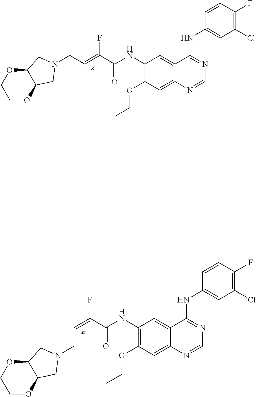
C1OC2C(OC1)CN(CC=C(C(NC1=C(OCC)C=C3C(=C1)C(NC1=CC(Cl)=C(F)C=C1)=NC=N3)=O)F)C2.C1OC2C(OC1)CN(CC=C(C(NC1=C(OCC)C=C3C(=C1)C(NC1=CC(Cl)=C(F)C=C1)=NC=N3)=O)F)C2
